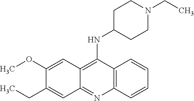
C12=C(C(NC3CCN(CC)CC3)=C3C(=N1)C=C(CC)C(OC)=C3)C=CC=C2
